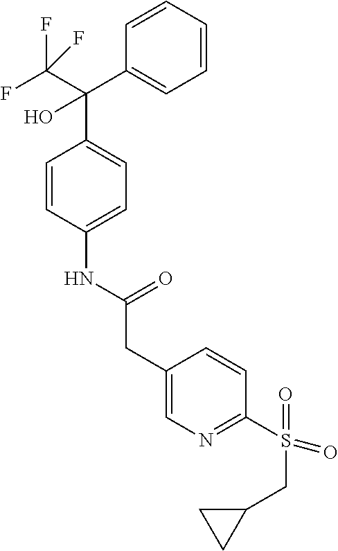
C1=CC(NC(CC2=CN=C(S(=O)(CC3CC3)=O)C=C2)=O)=CC=C1C(C(F)(F)F)(O)C1=CC=CC=C1
